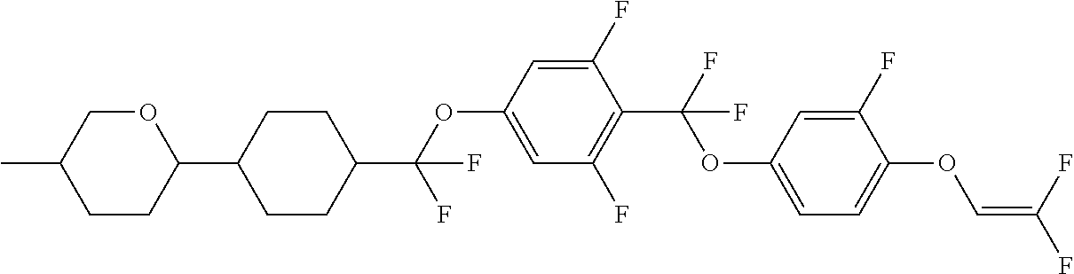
C1CC(C2CCC(C(OC3=CC(F)=C(C(F)(OC4=CC=C(OC=C(F)F)C(F)=C4)F)C(F)=C3)(F)F)CC2)OCC1C
